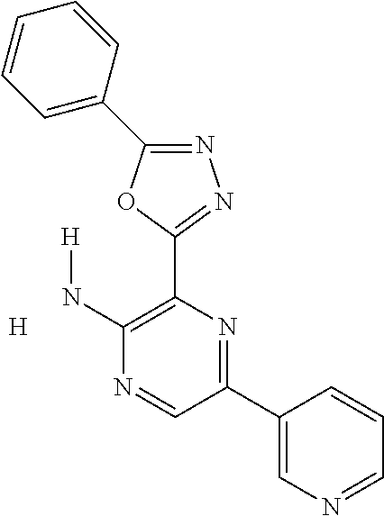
N1=C(C2=CC=CC=C2)OC(C2=C(N[H])N=CC(C3=CN=CC=C3)=N2)=N1.[H]
